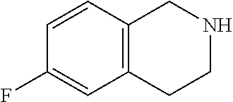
C1=CC2=C(C=C1F)CCNC2
